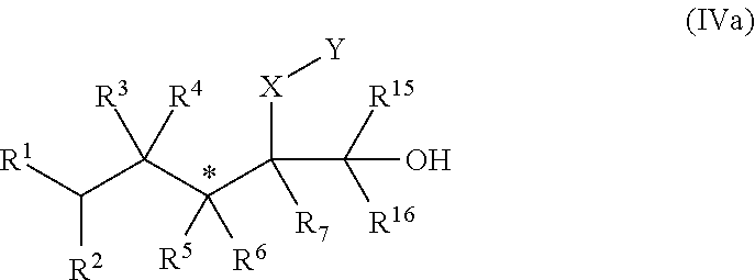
C([R2])([R1])C([R4])([R3])C(C([X][Y])(C([R15])([R16])O)[R7])([R5])[R6]
